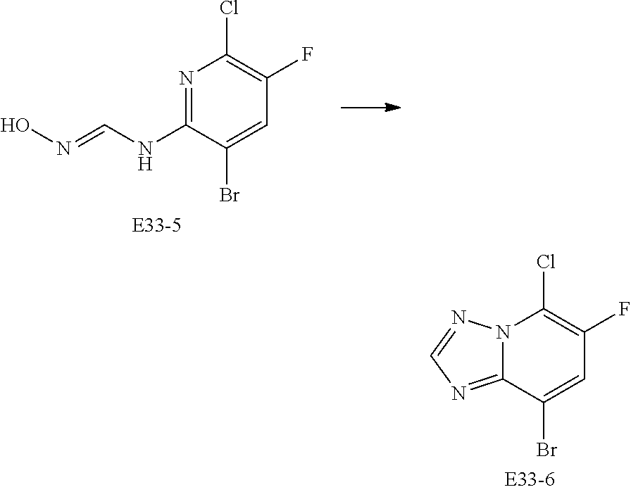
C1(NC=NO)=NC(Cl)=C(F)C=C1Br.C12=NC=NN1C(Cl)=C(F)C=C2Br
